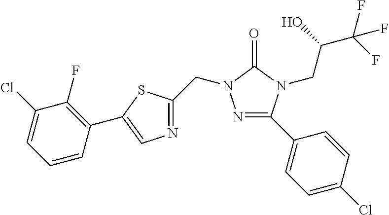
N1=C(C2=CC=C(Cl)C=C2)N(CC(C(F)(F)F)O)C(=O)N1CC1=NC=C(C2=C(F)C(Cl)=CC=C2)S1
